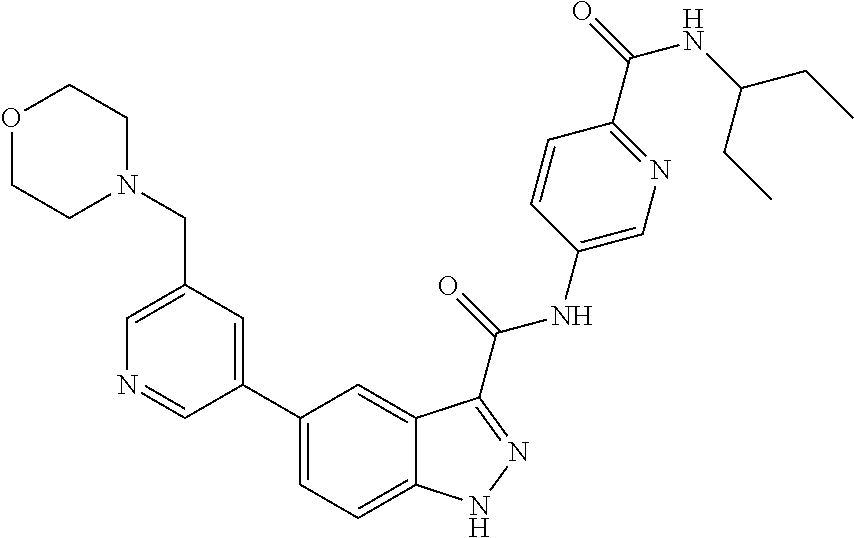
C1(CN2CCOCC2)=CN=CC(C2=CC=C3C(=C2)C(C(NC2=CN=C(C(=O)NC(CC)CC)C=C2)=O)=NN3)=C1
